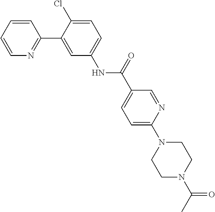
C1=CN=C(C2=CC(NC(C3=CC=C(N4CCN(C(C)=O)CC4)N=C3)=O)=CC=C2Cl)C=C1
